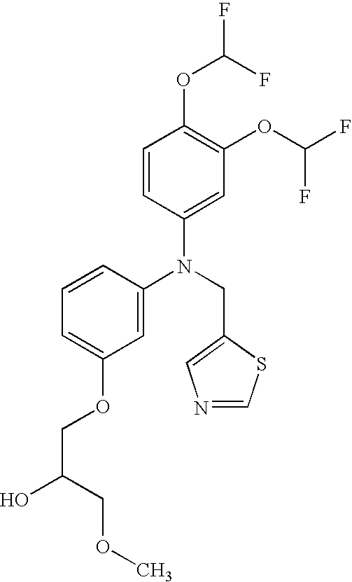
N(CC1=CN=CS1)(C1=CC(OCC(O)COC)=CC=C1)C1=CC(OC(F)F)=C(OC(F)F)C=C1
